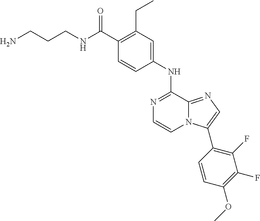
N1=C(NC2=CC(CC)=C(C(NCCCN)=O)C=C2)C2=NC=C(C3=C(F)C(F)=C(OC)C=C3)N2C=C1
